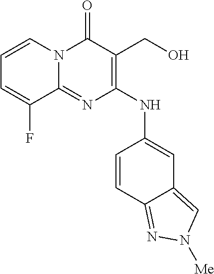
C1=CN2C(=NC(NC3=CC4=CN([Me])N=C4C=C3)=C(CO)C2=O)C(F)=C1
